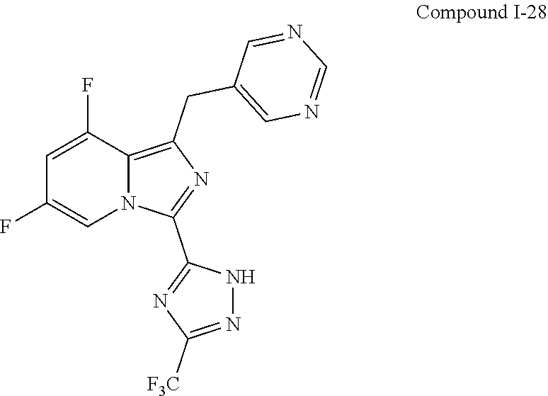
C1=C(F)C2=C(CC3=CN=CN=C3)N=C(C3=NC([F3C])=NN3)N2C=C1F
